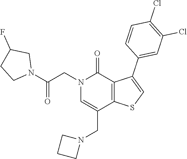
C1CCN1CC1=CN(CC(N2CC(F)CC2)=O)C(=O)C2=C1SC=C2C1=CC(Cl)=C(Cl)C=C1
